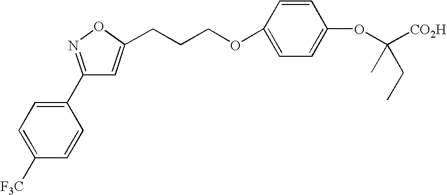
O(C1=CC=C(OC([CO2H])(C)CC)C=C1)CCCC1=CC(C2=CC=C([F3C])C=C2)=NO1
